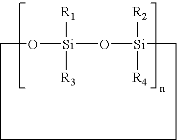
C1O[Si]([R1])([R3])O[Si]([R4])([R2])CCC1
